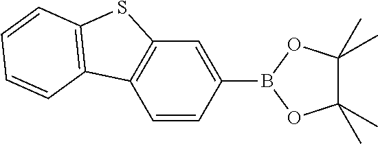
C1(C)(C)C(C)(C)OB(C2=CC3=C(C=C2)C2=C(S3)C=CC=C2)O1
